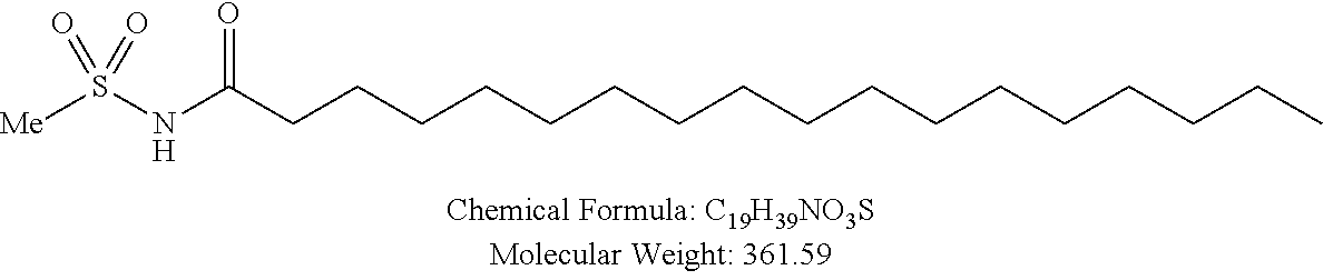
C(CCCCCCCCCCCCCCC)CC(NS([Me])(=O)=O)=O
